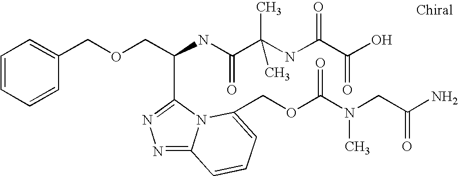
C1=CC=CC(COCC(NC(C(NC(C(O)=O)=O)(C)C)=O)C2=NN=C3N2C(COC(N(CC(N)=O)C)=O)=CC=C3)=C1
